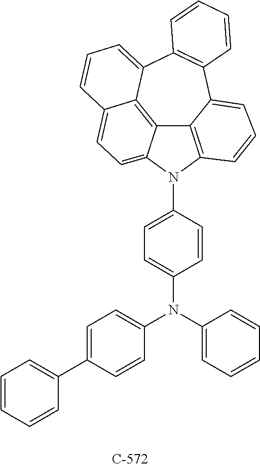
C12=C3N(C4=CC=C(N(C5=CC=C(C6=CC=CC=C6)C=C5)C5=CC=CC=C5)C=C4)C4=CC=C5C(=C14)C(=CC=C5)C1=C(C2=CC=C3)C=CC=C1
